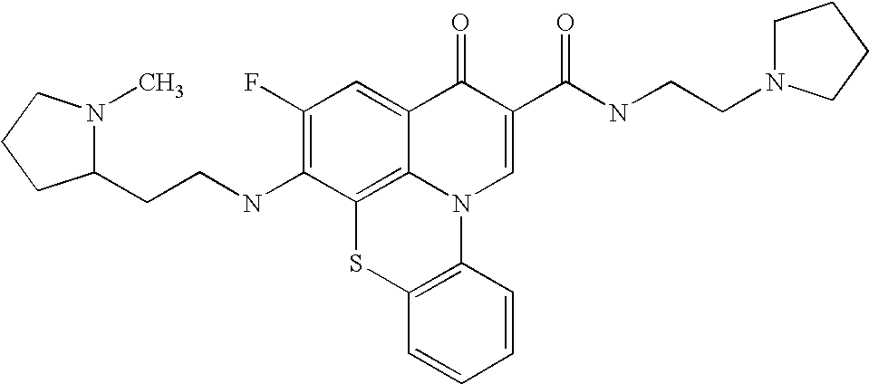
C1(F)=C(NCCC2N(C)CCC2)C2=C3C(=C1)C(=O)C(C(NCCN1CCCC1)=O)=CN3C1=C(S2)C=CC=C1
